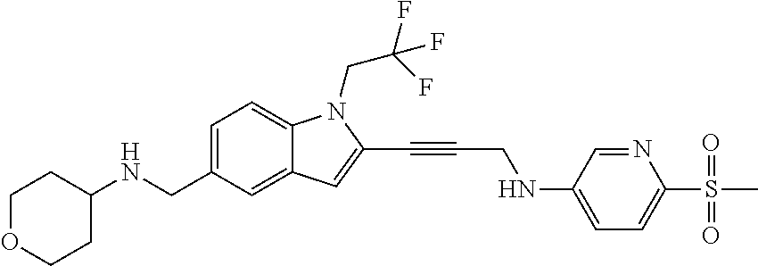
C1=C(CNC2CCOCC2)C=C2C(=C1)N(CC(F)(F)F)C(C#CCNC1=CC=C(S(C)(=O)=O)N=C1)=C2
